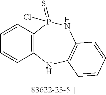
C12=C(C=CC=C1)P(=S)(Cl)NC1=C(N2)C=CC=C1
